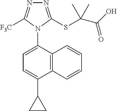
N1=C(SC(C(O)=O)(C)C)N(C2=CC=C(C3CC3)C3=C2C=CC=C3)C([F3C])=N1
